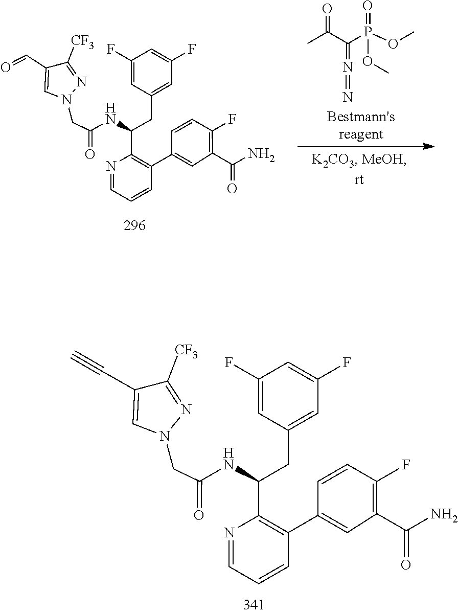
C(C1=CN(CC(=O)NC(C2=C(C3=CC(C(N)=O)=C(F)C=C3)C=CC=N2)CC2=CC(F)=CC(F)=C2)N=C1[CF3])#C.C(=O)C1=CN(CC(=O)NC(C2=C(C3=CC(C(N)=O)=C(F)C=C3)C=CC=N2)CC2=CC(F)=CC(F)=C2)N=C1[CF3].CC(C(P(OC)(=O)OC)=N=N)=O
